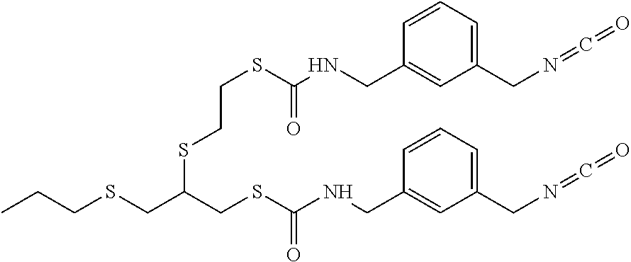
CCCSCC(CSC(NCC1=CC(CN=C=O)=CC=C1)=O)SCCSC(NCC1=CC(CN=C=O)=CC=C1)=O
